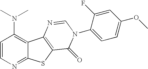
C12=C(N(C)C)C=CN=C1SC1=C2N=CN(C2=CC=C(OC)C=C2F)C1=O
